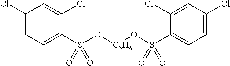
C1(Cl)=CC=C(S(O[C3H6]OS(C2=CC=C(Cl)C=C2Cl)(=O)=O)(=O)=O)C(Cl)=C1
